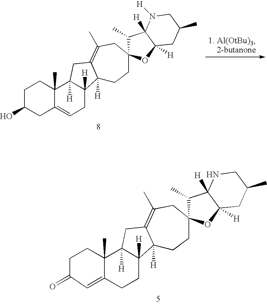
C1C(O)CC2=CCC3([H])C([H])(C2(C)C1)CC1=C(C)CC2(CCC31[H])C(C)C1([H])C([H])(O2)CC(C)CN1[H].C1C(=O)C=C2C(C)(C1)C1([H])C([H])(CC2)C2([H])C(=C(C)CC3(CC2)C(C)C2([H])C([H])(O3)CC(C)CN2)C1
